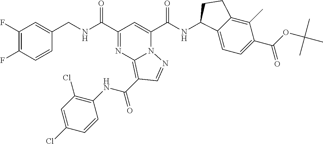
C1(F)=C(F)C=CC(CNC(C2=NC3=C(C(=O)NC4=C(Cl)C=C(Cl)C=C4)C=NN3C(C(NC3C4=CC=C(C(OC(C)(C)C)=O)C(C)=C4CC3)=O)=C2)=O)=C1
